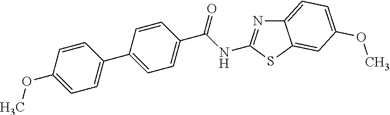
C12=CC=C(OC)C=C1SC(NC(C1=CC=C(C3=CC=C(OC)C=C3)C=C1)=O)=N2
